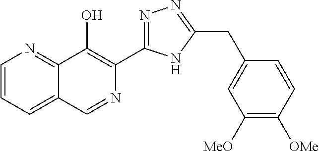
C1=CC=C2C(=N1)C(O)=C(C1=NN=C(CC3=CC([MeO])=C([OMe])C=C3)N1)N=C2
